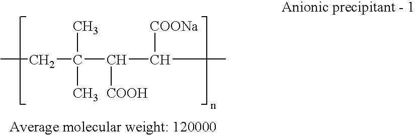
CCC(C(C(C)[COONa])[COOH])(C)C
